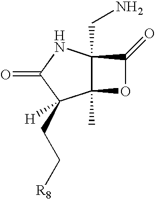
C12(CN)C(C)(OC1=O)C(CC[R8])([H])C(=O)N2
